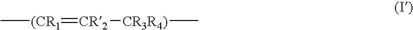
C[(CR1]=[CR2][CR3R4)]C
